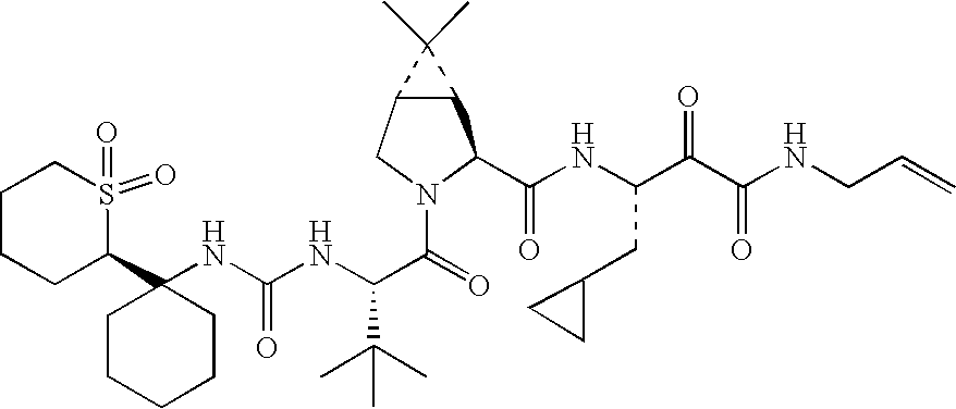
C1(NC(NC(C(=O)N2C(C(NC(C(C(NCC=C)=O)=O)CC3CC3)=O)C3C(C2)C3(C)C)C(C)(C)C)=O)(C2S(=O)(=O)CCCC2)CCCCC1
